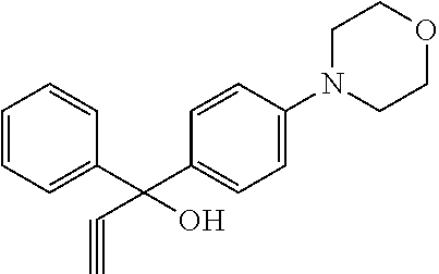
C1=CC=C(C(C2=CC=C(N3CCOCC3)C=C2)(C#C)O)C=C1
